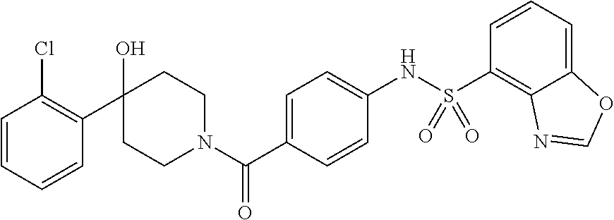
C1(O)(C2=C(Cl)C=CC=C2)CCN(C(C2=CC=C(NS(C3=C4C(=CC=C3)OC=N4)(=O)=O)C=C2)=O)CC1
